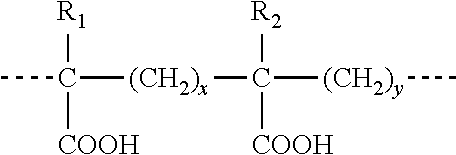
[R1]C([COOH])([(CH2)x]C([R2])([COOH])[(CH2)y]C)C
